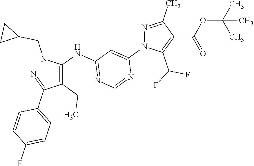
C(=C(NCC1CC1)NC1=NC=NC(N2C(C(F)F)=C(C(=O)OC(C)(C)C)C(C)=N2)=C1)(C(=N)C1=CC=C(F)C=C1)CC
